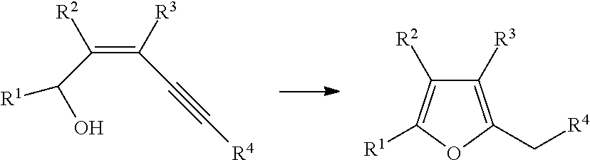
C(=C([R3])C#C[R4])(C([R1])O)[R2].C1([R3])=C(C[R4])OC([R1])=C1[R2]
